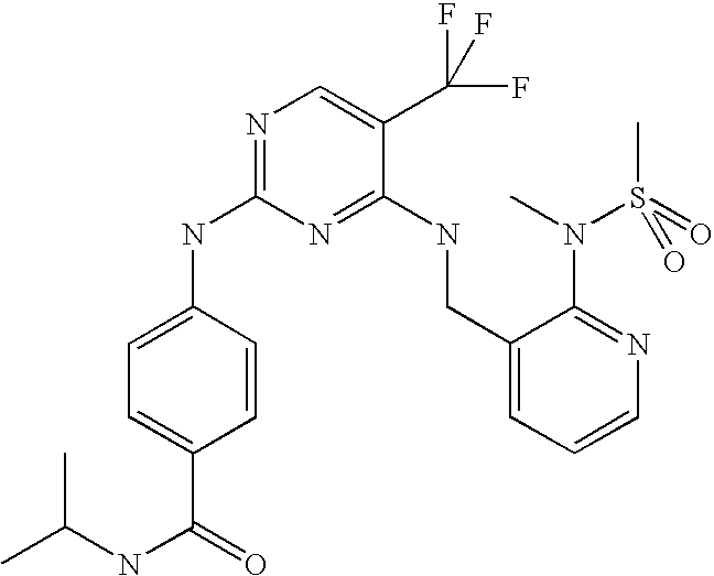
C1(CNC2=NC(NC3=CC=C(C(=O)NC(C)C)C=C3)=NC=C2C(F)(F)F)=CC=CN=C1N(C)S(C)(=O)=O
